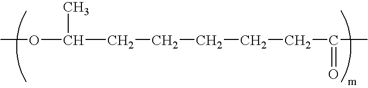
O(C(CCCCCC(=O)C)C)C
